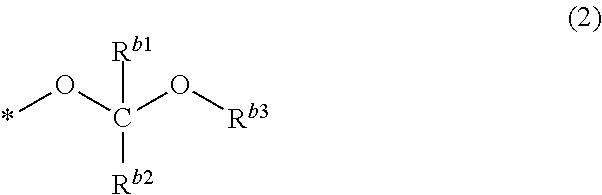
*OC(O[Rb3])([Rb2])[Rb1]
